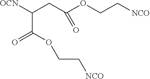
C(=O)(C(CC(OCC[NCO])=O)[OCN])OCC[NCO]
